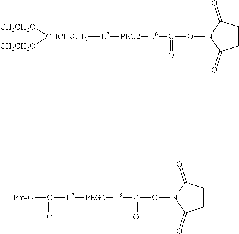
[CHCH2CH2]([L7][PEG2][L6]C(ON1C(=O)CCC1=O)=O)([CH3CH2O])[CH3CH2O].C([L7][PEG2][L6]C(ON1C(=O)CCC1=O)=O)(=O)[Pro-O]
